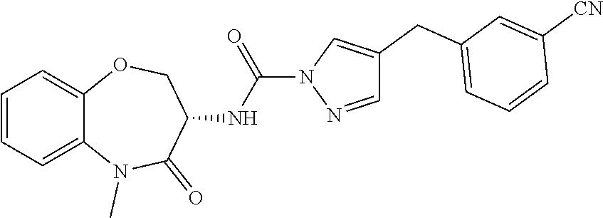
C1=NN(C(NC2C(=O)N(C)C3=CC=CC=C3OC2)=O)C=C1CC1=CC=CC([CN])=C1
